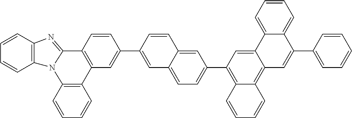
C1=CC2=C(C=C1)N1C(=NC3=C1C=CC=C3)C1=C2C=C(C2=CC3=CC=C(C4=C5C(=C6C(=C4)C4=CC=CC=C4C(C4=CC=CC=C4)=C6)C=CC=C5)C=C3C=C2)C=C1
